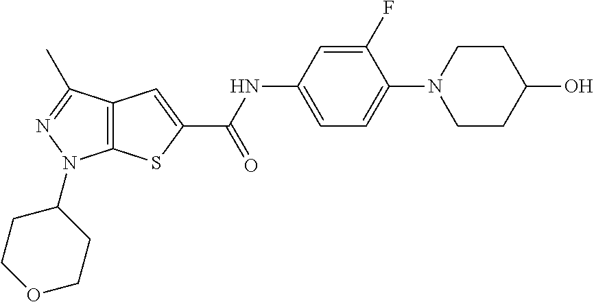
C1=C(NC(=O)C2=CC3=C(S2)N(C2CCOCC2)N=C3C)C=C(F)C(N2CCC(O)CC2)=C1
